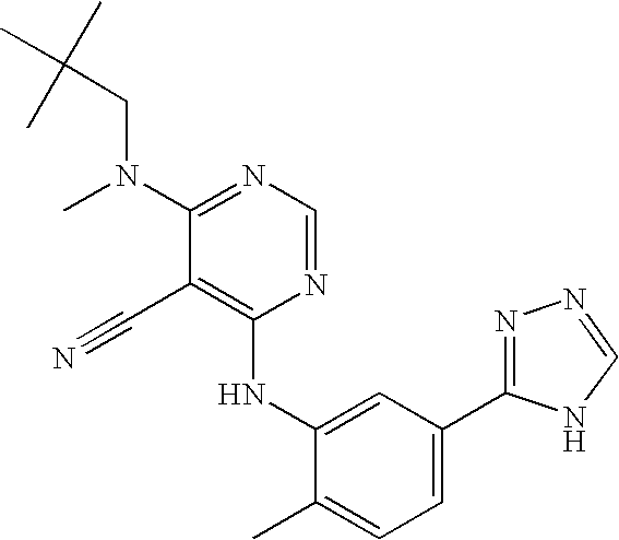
N1=CN=C(N(CC(C)(C)C)C)C(C#N)=C1NC1=CC(C2=NN=CN2)=CC=C1C
